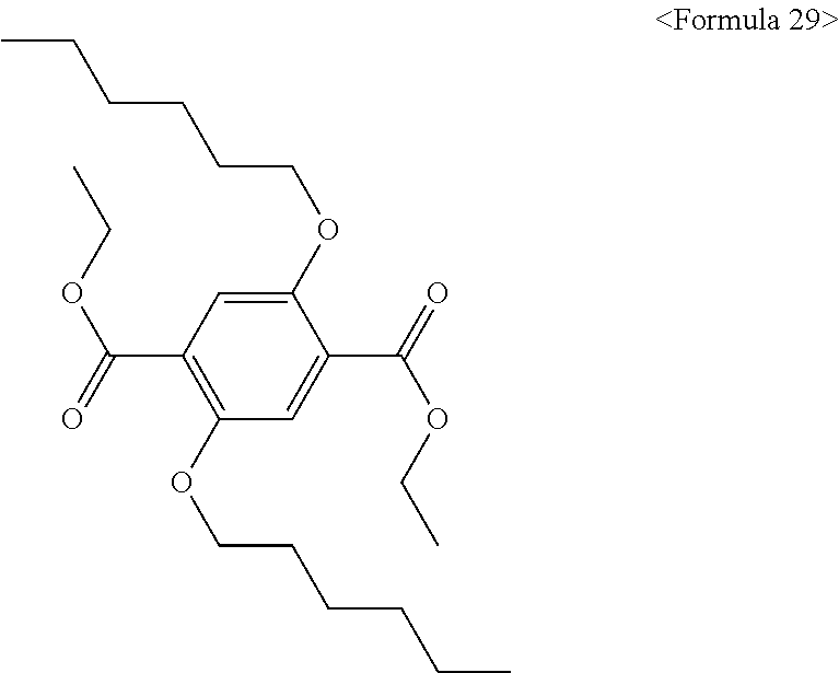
C1(OCCCCCC)=CC(C(OCC)=O)=C(OCCCCCC)C=C1C(=O)OCC
